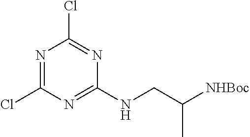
N1=C(Cl)N=C(NCC([NHBoc])C)N=C1Cl
